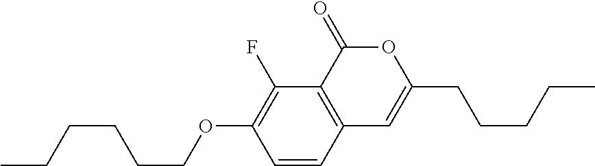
C1=CC2=C(C(F)=C1OCCCCCC)C(=O)OC(CCCCC)=C2
